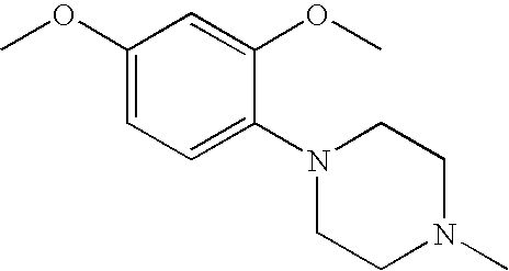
COC1=CC=C(N2CCN(C)CC2)C(OC)=C1
